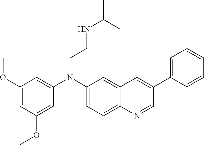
C1(N(C2=CC(OC)=CC(OC)=C2)CCNC(C)C)=CC=C2C(=C1)C=C(C1=CC=CC=C1)C=N2
